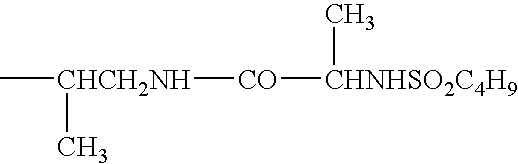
C[CHCH2NH](C)[CO][CHNHSO2C4H9]C
